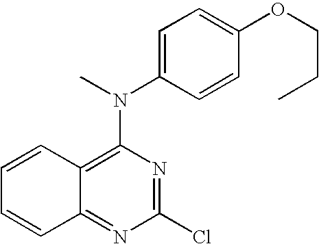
C12=NC(Cl)=NC(N(C3=CC=C(OCCC)C=C3)C)=C1C=CC=C2
